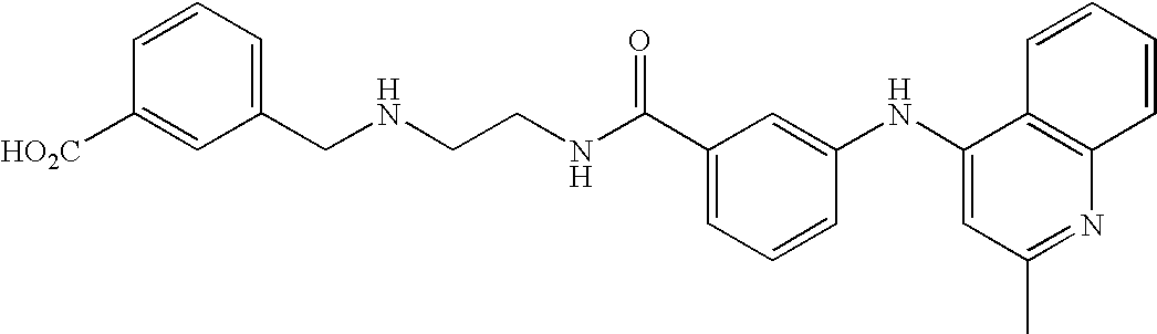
N(CCNC(C1=CC=CC(NC2=CC(C)=NC3=C2C=CC=C3)=C1)=O)CC1=CC=CC([CO2H])=C1
